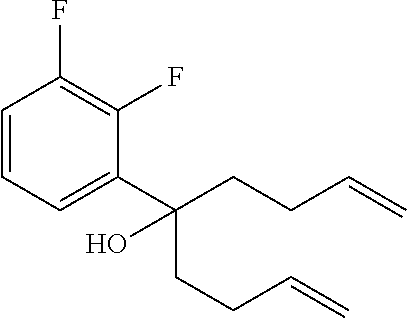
C1=CC=C(C(CCC=C)(CCC=C)O)C(F)=C1F
